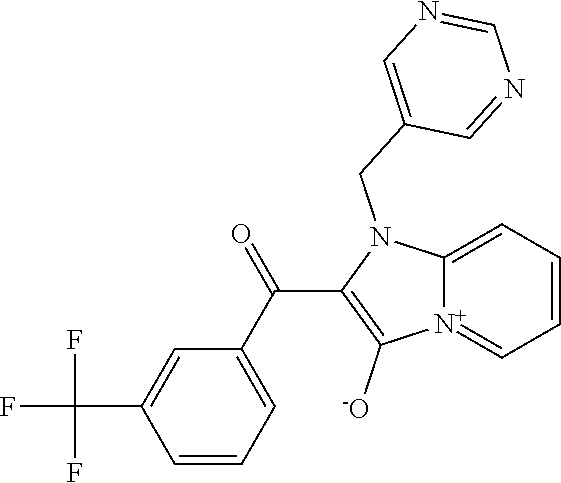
[N+]12=CC=CC=C1N(CC1=CN=CN=C1)C(C(C1=CC=CC(C(F)(F)F)=C1)=O)=C2[-O]
